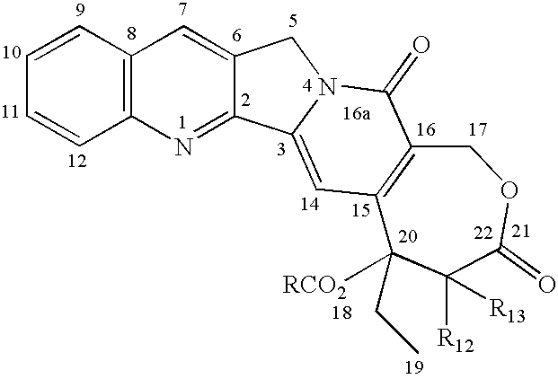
C12=C(C=CC=C1)C=C1C(=N2)C2=CC3=C(C(=O)N2C1)COC(=O)C([R12])([R13])C3(CC)[RCO2]
